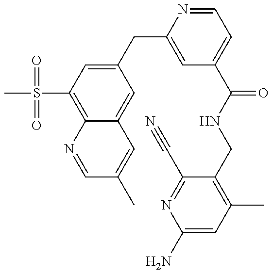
C12=C(S(C)(=O)=O)C=C(CC3=CC(C(NCC4=C(C)C=C(N)N=C4C#N)=O)=CC=N3)C=C1C=C(C)C=N2
